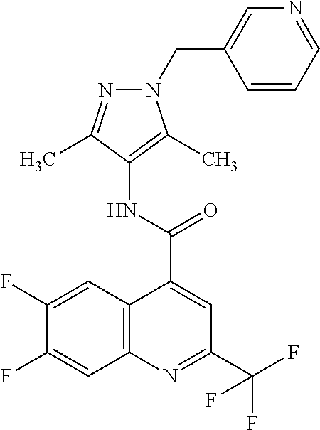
C12=C(N=C(C(F)(F)F)C=C1C(NC1=C(C)N(CC3=CN=CC=C3)N=C1C)=O)C=C(F)C(F)=C2
